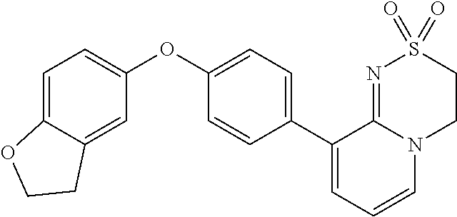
C1(C2=CC=CN3C2=NS(=O)(=O)CC3)=CC=C(OC2=CC=C3C(=C2)CCO3)C=C1
